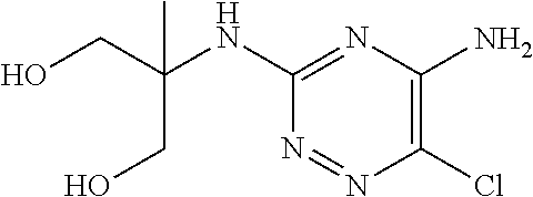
C1(NC(CO)(CO)C)=NC(N)=C(Cl)N=N1
